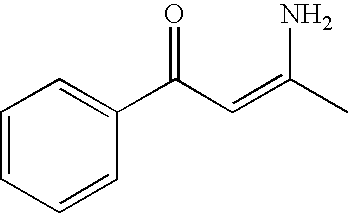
C1=CC=CC(C(C=C(C)N)=O)=C1
